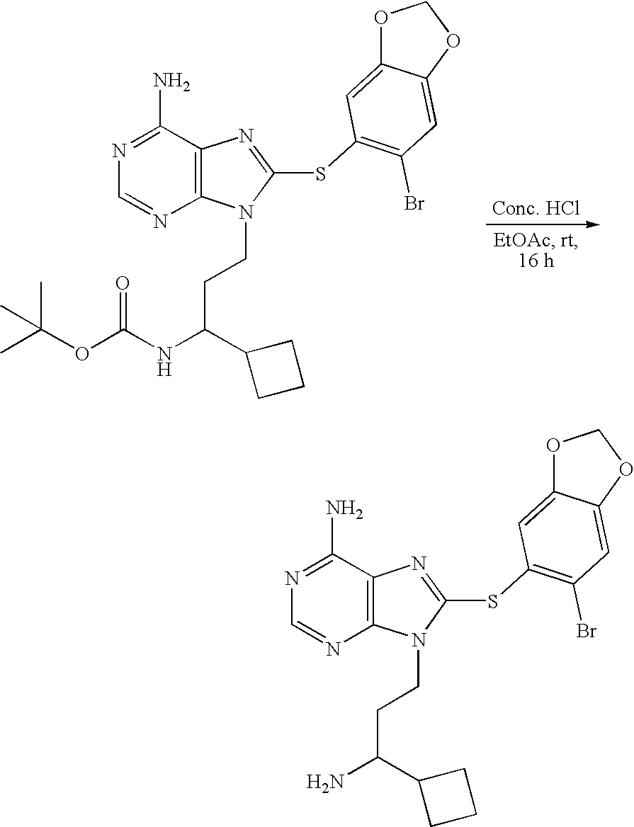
N1=C(N)C2=C(N=C1)N(CCC(C1CCC1)NC(OC(C)(C)C)=O)C(SC1=C(Br)C=C3C(=C1)OCO3)=N2.N1=C(N)C2=C(N=C1)N(CCC(C1CCC1)N)C(SC1=C(Br)C=C3C(=C1)OCO3)=N2
